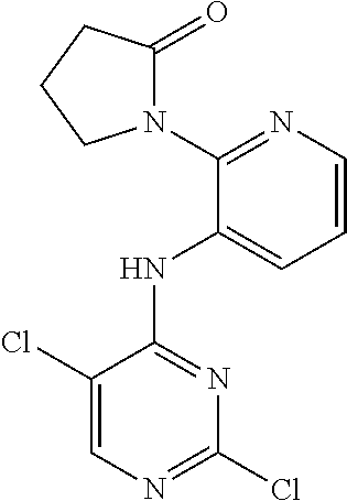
ClC1=NC=C(Cl)C(NC2=CC=CN=C2N2C(=O)CCC2)=N1
